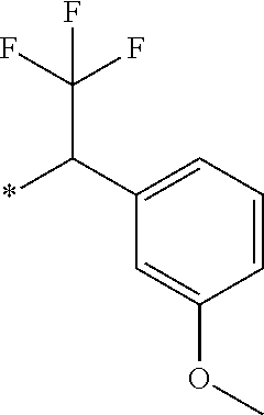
C1(C(*)C(F)(F)F)=CC=CC(OC)=C1
